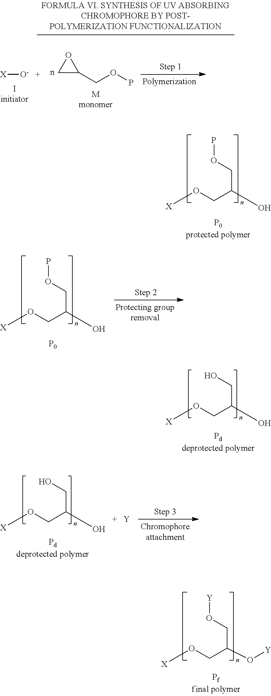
POCC(O)CO[X].POCC(O)CO[X].[P0].OCC(O)CO[X].OCC(O)CO[X].[Y].[Y]OCC(CO[X])O[Y].[X][O-].C1C(COP)O1
